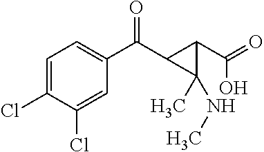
C1=C(Cl)C(Cl)=CC(C(C2C(C(O)=O)C2(NC)C)=O)=C1
